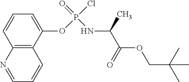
C1(OP(Cl)(=O)NC(C(=O)OCC(C)(C)C)C)=CC=CC2=C1C=CC=N2
